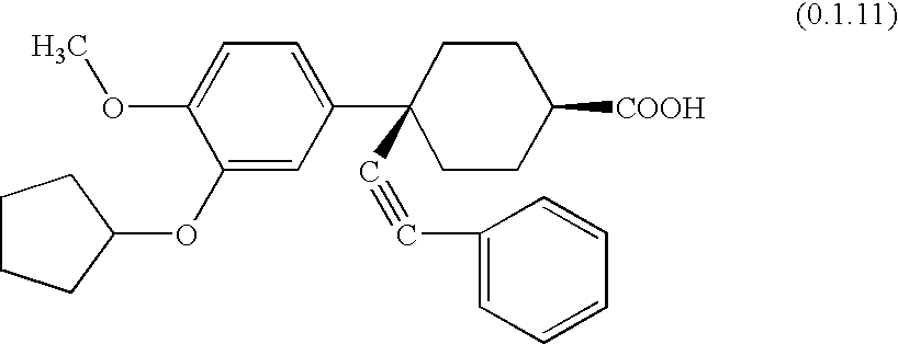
C1(OC2CCCC2)=CC(C2(C#CC3=CC=CC=C3)CCC([COOH])CC2)=CC=C1OC
